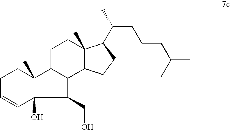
C1C=CC2(O)C(C)(C1)C1C(C2CO)C2C(C)(CC1)C(C(C)CCCC(C)C)CC2
